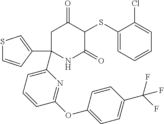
C1C(C2=CSC=C2)(C2=CC=CC(OC3=CC=C(C(F)(F)F)C=C3)=N2)NC(=O)C(SC2=CC=CC=C2Cl)C1=O
